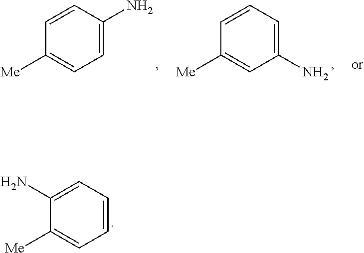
C1=CC=C(N)C([Me])=C1.C1=C(N)C=CC([Me])=C1.C1(N)=CC=CC([Me])=C1
